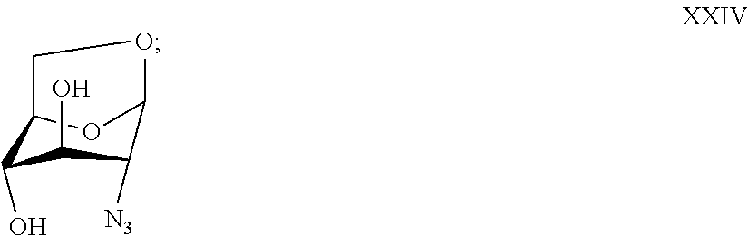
C1C2OC(O1)C([N3])C(O)C2O
